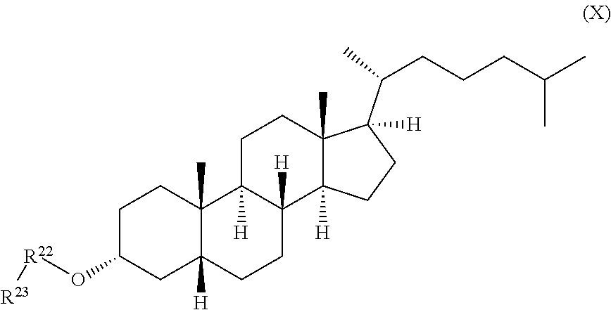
C1C(O[R22][R23])CC2([H])C(C)(C1)C1([H])C([H])(CC2)C2([H])C(C)(CC1)C(C(CCCC(C)C)C)([H])CC2
